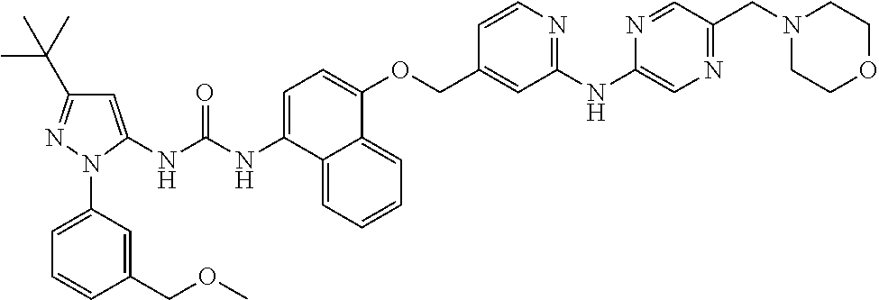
C1=C(NC(NC2=CC(C(C)(C)C)=NN2C2=CC=CC(COC)=C2)=O)C2=CC=CC=C2C(OCC2=CC(NC3=CN=C(CN4CCOCC4)C=N3)=NC=C2)=C1
